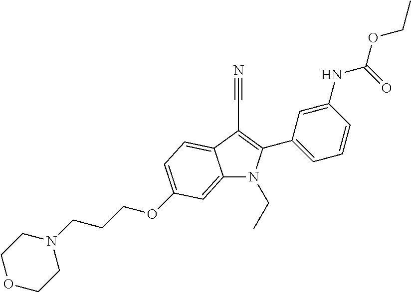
C12=CC(OCCCN3CCOCC3)=CC=C1C(C#N)=C(C1=CC=CC(NC(OCC)=O)=C1)N2CC
